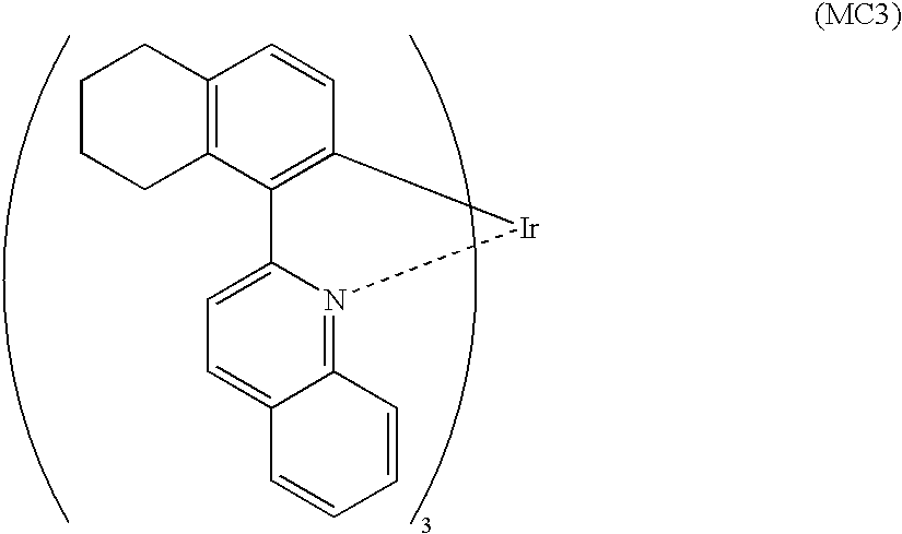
C1CCC2=C(C1)C=CC1=C2C2=CC=C3C(=N2[Ir]1)C=CC=C3
